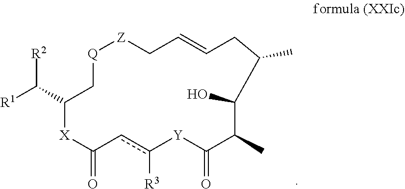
[X]1C(=O)cc([R3])[Y]C(=O)C(C)C(O)C(C)CC=CC[Z][Q]CC1C([R1])[R2]
